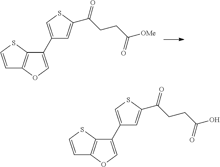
C1(C2=CSC(C(CCC([OMe])=O)=O)=C2)=COC2=C1SC=C2.C1(C2=CSC(C(CCC(O)=O)=O)=C2)=COC2=C1SC=C2
